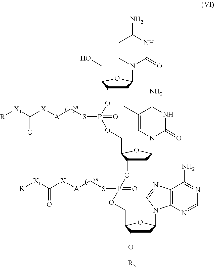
C1=CN(C2CC(OP(SC[A][X]C([X1][R])=O)(=O)OCC3C(OP(SC[A][X]C([X1][R])=O)(=O)OCC4C(O[R3])CC(N5C6=C(N=C5)C(N)=NC=N6)O4)CC(N4C=C(C)C(N)NC4=O)O3)C(CO)O2)C(=O)NC1N
